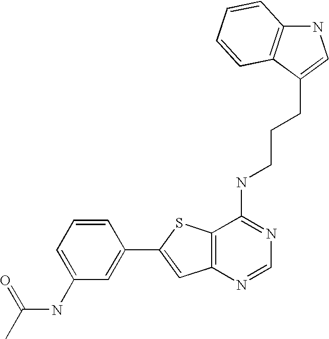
C1=CC=C(NC(=O)C)C=C1C1=CC2=C(S1)C(NCCCC1=CNC3=C1C=CC=C3)=NC=N2
